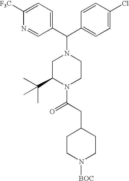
C1=C([F3C])N=CC(C(N2CC(C(C)(C)C)N(C(CC3CCN([BOC])CC3)=O)CC2)C2=CC=C(Cl)C=C2)=C1
